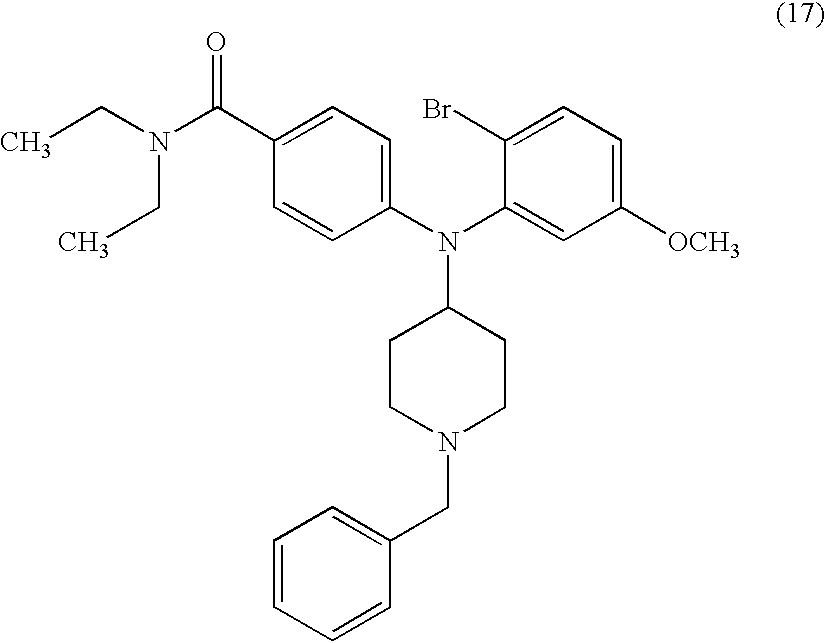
C1=CC(N(C2=CC([OCH3])=CC=C2Br)C2CCN(CC3=CC=CC=C3)CC2)=CC=C1C(N(CC)CC)=O
